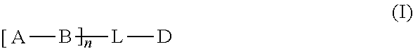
[A]B[L][D]
